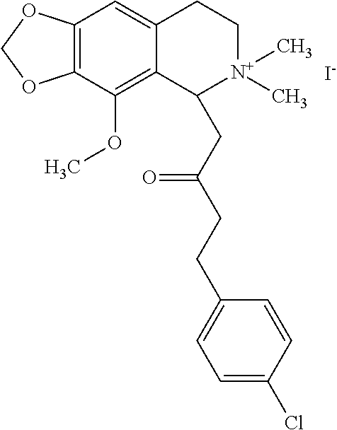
C12=C(C(OC)=C3C(=C1)CC[N+](C)(C)C3CC(CCC1=CC=C(Cl)C=C1)=O)OCO2.[I-]
